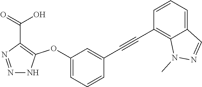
N1=NC(C(=O)O)=C(OC2=CC=CC(C#CC3=C4C(=CC=C3)C=NN4C)=C2)N1
